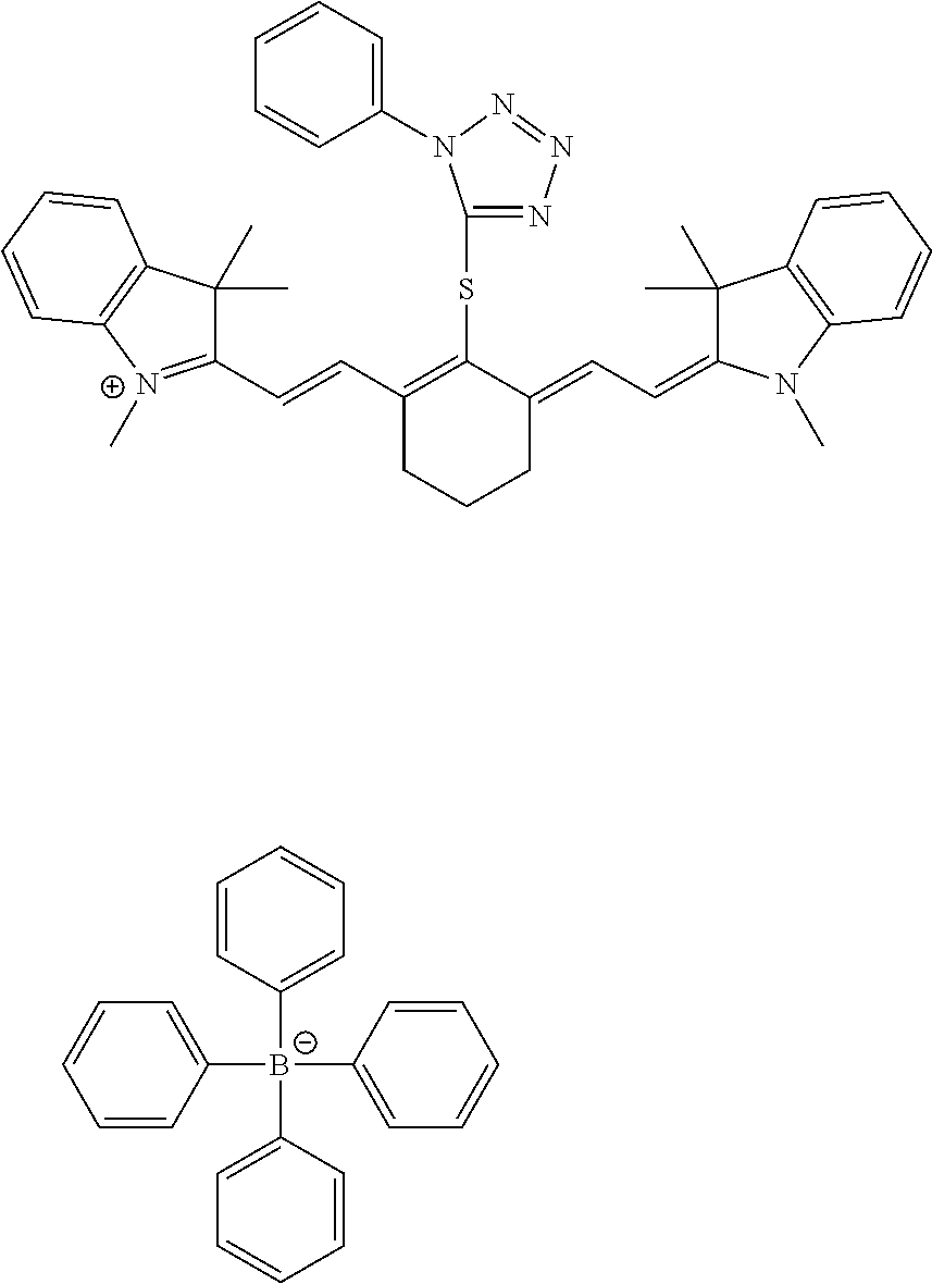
C1=CC([B-](C2=CC=CC=C2)(C2=CC=CC=C2)C2=CC=CC=C2)=CC=C1.C1CCC(=CC=C2C(C)(C)C3=C(N2C)C=CC=C3)C(SC2=NN=NN2C2=CC=CC=C2)=C1C=CC1=[N+](C)C2=C(C1(C)C)C=CC=C2
